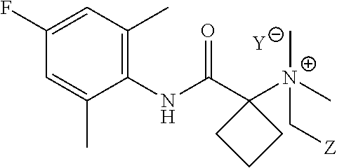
[Y].C1=C(C)C(NC(C2([N+](C[Z])(C)C)CCC2)=O)=C(C)C=C1F
